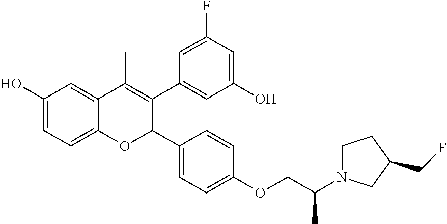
C1(O)=CC=C2C(=C1)C(C)=C(C1=CC(O)=CC(F)=C1)C(C1=CC=C(OCC(N3CCC(CF)C3)C)C=C1)O2
